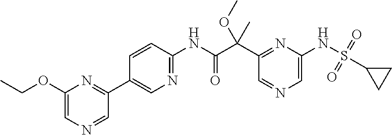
C1(C(C(NC2=NC=C(C3=NC(OCC)=CN=C3)C=C2)=O)(OC)C)=NC(NS(=O)(=O)C2CC2)=CN=C1
